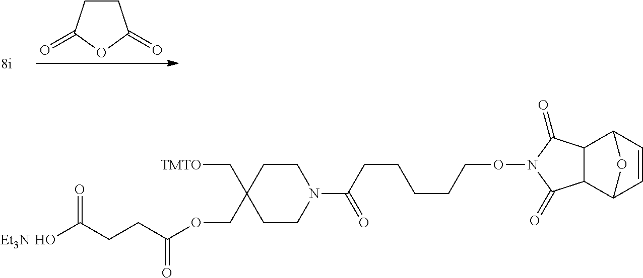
C1CC(=O)OC1=O.[Et3N].C1CC(COC(CCC(O)=O)=O)(C[TMTO])CCN1C(CCCCCON1C(=O)C2C3C=CC(C2C1=O)O3)=O
